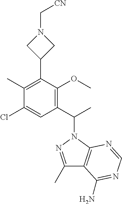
C1(C)=C(C2CN(C[CN])C2)C(OC)=C(C(C)N2N=C(C)C3=C2N=CN=C3N)C=C1Cl
